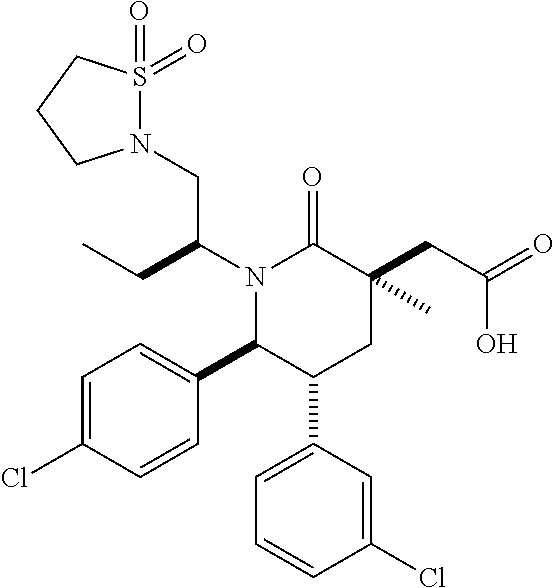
N1(C(CC)CN2S(=O)(=O)CCC2)C(C2=CC=C(Cl)C=C2)C(C2=CC=CC(Cl)=C2)CC(CC(=O)O)(C)C1=O
